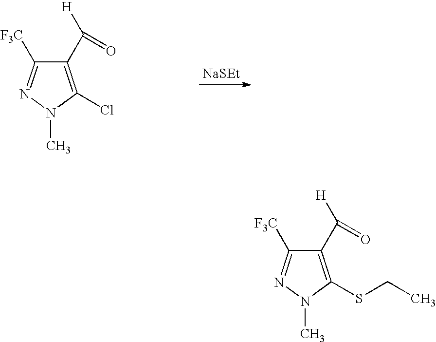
[NaSEt].C1(C([H])=O)=C(Cl)N(C)N=C1[F3C].C1(C([H])=O)=C(SCC)N(C)N=C1[F3C]
